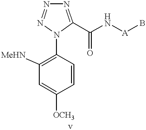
C1=CC([OCH3])=CC([MeHN])=C1N1N=NN=C1C(=O)N[A]B
